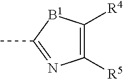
CC1=NC([R5])=C([R4])[B1]1
